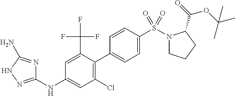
C1(NC2=CC(Cl)=C(C3=CC=C(S(N4CCCC4C(=O)OC(C)(C)C)(=O)=O)C=C3)C(C(F)(F)F)=C2)=NNC(N)=N1
